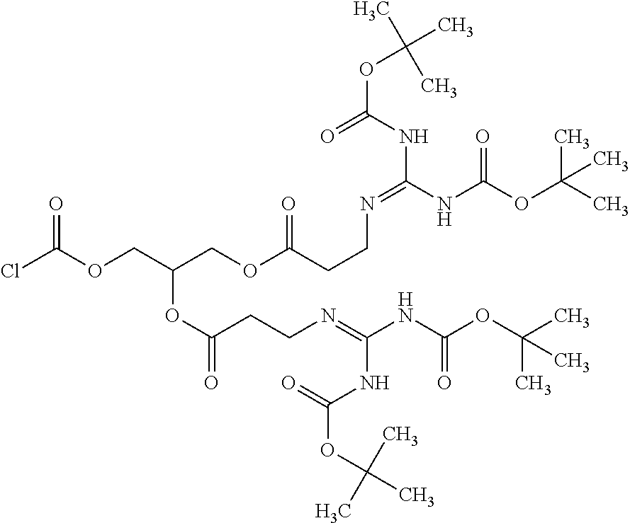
ClC(OCC(COC(CCN=C(NC(OC(C)(C)C)=O)NC(OC(C)(C)C)=O)=O)OC(CCN=C(NC(OC(C)(C)C)=O)NC(=O)OC(C)(C)C)=O)=O
